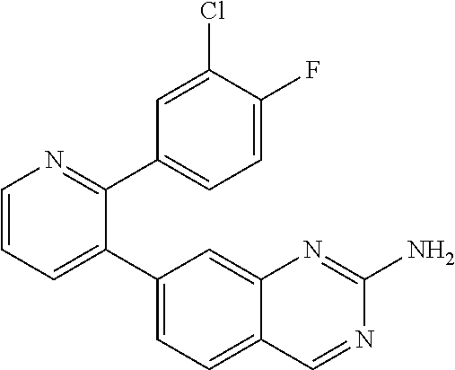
C1=CC=C(C2=CC=C3C(=C2)N=C(N)N=C3)C(C2=CC=C(F)C(Cl)=C2)=N1
